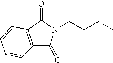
C12=C(C(=O)N(CCCC)C1=O)C=CC=C2
